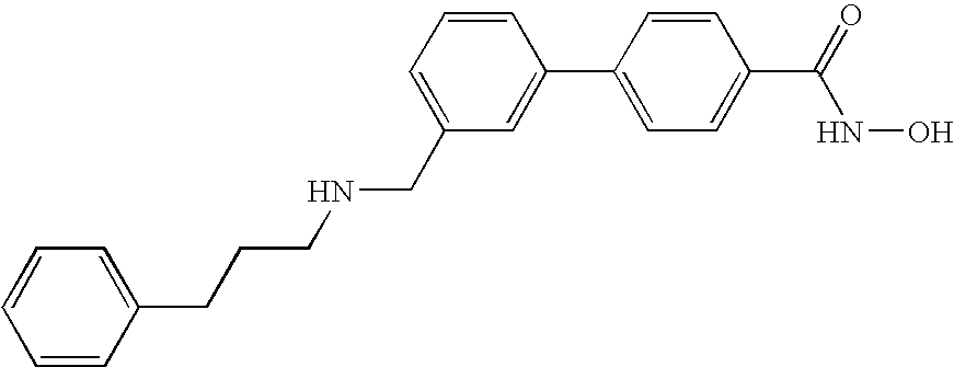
C1=CC(CCCNCC2=CC=CC(C3=CC=C(C(=O)NO)C=C3)=C2)=CC=C1
